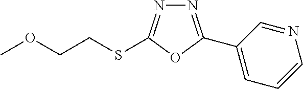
N1=C(C2=CC=CN=C2)OC(SCCOC)=N1
